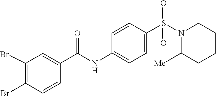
C1([Me])CCCCN1S(=O)(C1=CC=C(NC(C2=CC(Br)=C(Br)C=C2)=O)C=C1)=O
